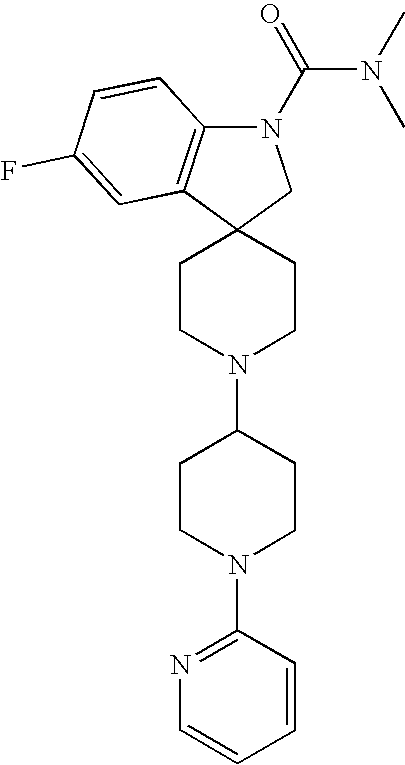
C1CN(C2CCN(C3=NC=CC=C3)CC2)CCC12CN(C(=O)N(C)C)C1=C2C=C(F)C=C1
